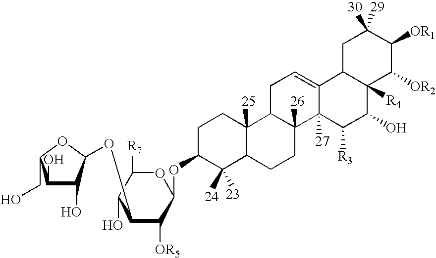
C1(O)C(O)C(OC2C([OR5])C(OC3C([24])([23])C4C([25])(CC3)C3C([26])(CC4)C4([27])C(=CC3)C3C([R4])(C(O)C4[R3])C([OR2])C([OR1])C([30])([29])C3)OC([R7])C2O)OC1CO
